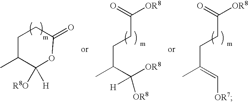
CC(CCC(=O)[OR8])=C[OR7].CC(CCC(=O)[OR8])C([OR8])([OR8])[H].C1C(C)C([R8O])([H])OC(=O)C1
